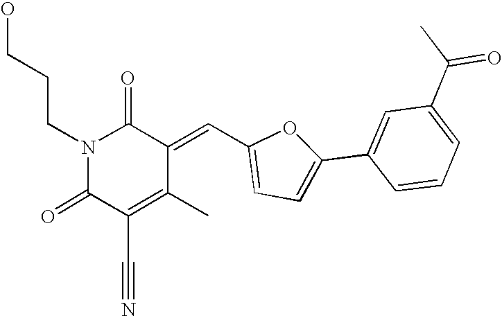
N1(CCCO)C(=O)C(C#N)=C(C)C(=CC2=CC=C(C3=CC(C(=O)C)=CC=C3)O2)C1=O
